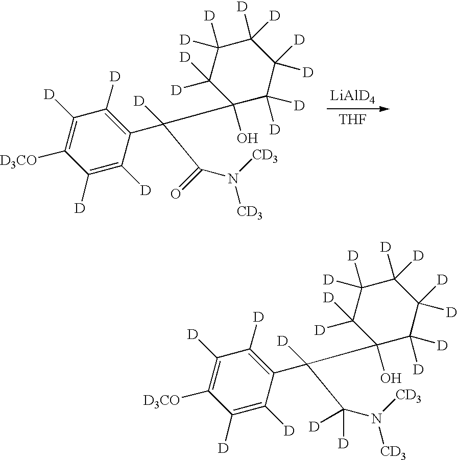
[LiAlD4].[THF].C1([D])=C([D3CO])C([D])=C([D])C(C(C2(O)C([D])([D])C([D])([D])C([D])([D])C([D])([D])C2([D])[D])(C(=O)N([CD3])[CD3])[D])=C1[D].C1([D])=C([D3CO])C([D])=C([D])C(C(C2(O)C([D])([D])C([D])([D])C([D])([D])C([D])([D])C2([D])[D])(C([D])(N([CD3])[CD3])[D])[D])=C1[D]
